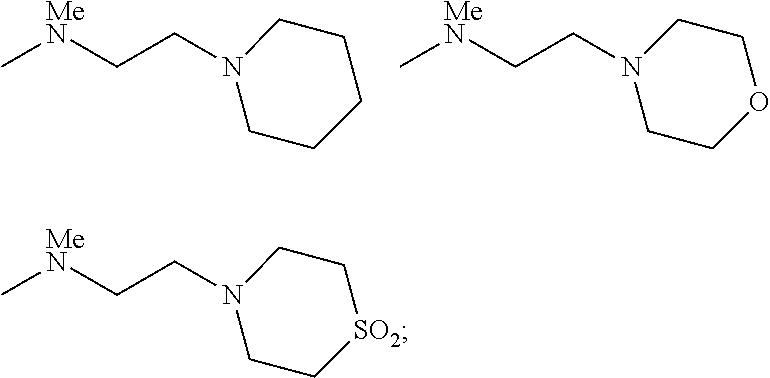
C[MeN]CCN1CCCCC1.C[MeN]CCN1CCOCC1.C[MeN]CCN1CC[SO2]CC1
